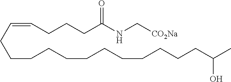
C(=CCCCC(NC[CO2Na])=O)CCCCCCCCCCCCC(C)O
